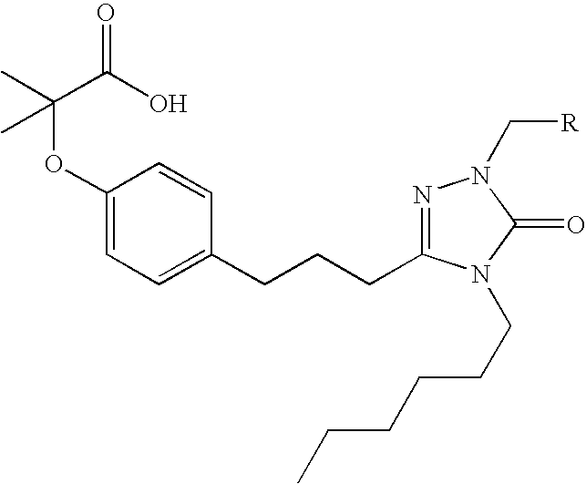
C1(OC(C)(C(O)=O)C)=CC=C(CCCC2=NN(C[R])C(=O)N2CCCCCC)C=C1
